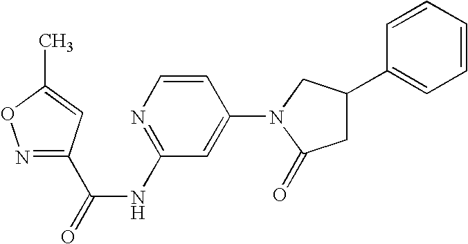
C1=CC(N2C(=O)CC(C3=CC=CC=C3)C2)=CC(NC(=O)C2=NOC(C)=C2)=N1
